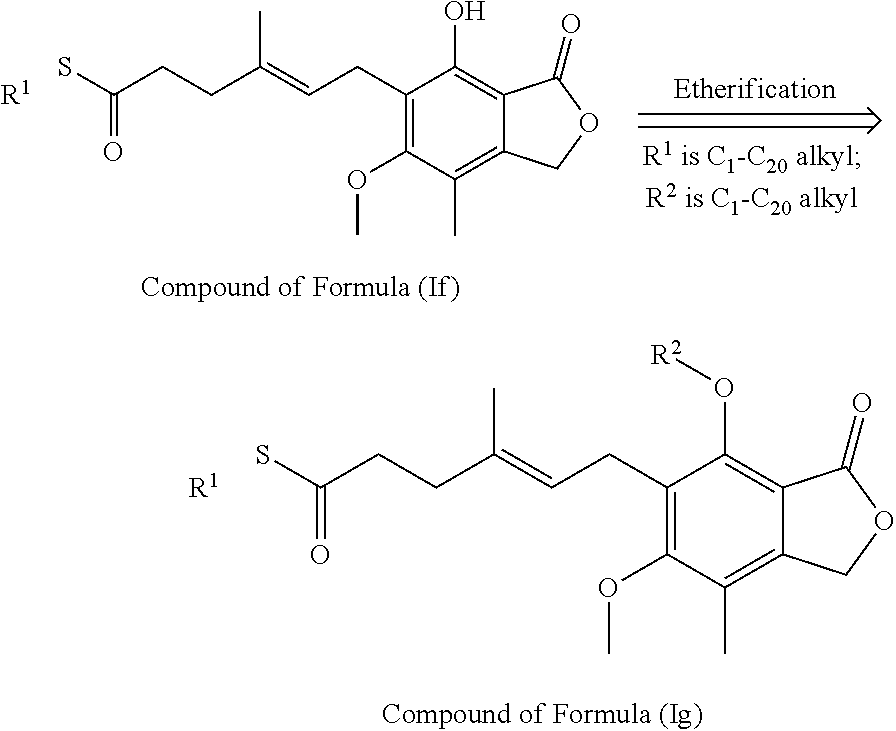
SC(CCC(=CCC1=C(OC)C(C)=C2C(=C1O[R2])C(=O)OC2)C)=O.[R1].SC(CCC(=CCC1=C(OC)C(C)=C2C(=C1O)C(=O)OC2)C)=O.[R1]
